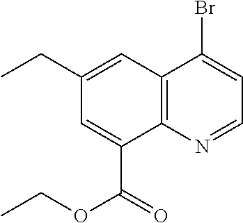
C1(CC)=CC2=C(C(C(OCC)=O)=C1)N=CC=C2Br
